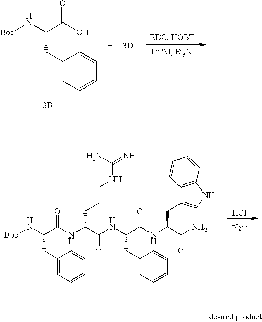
O=C(O)C(N[Boc])CC1=CC=CC=C1.Cl.[Et2O].C(=O)(C(NC(C(N[Boc])CC1=CC=CC=C1)=O)CCCNC(=N)N)NC(C(NC(C(=O)N)CC1=CNC2=C1C=CC=C2)=O)CC1=CC=CC=C1
